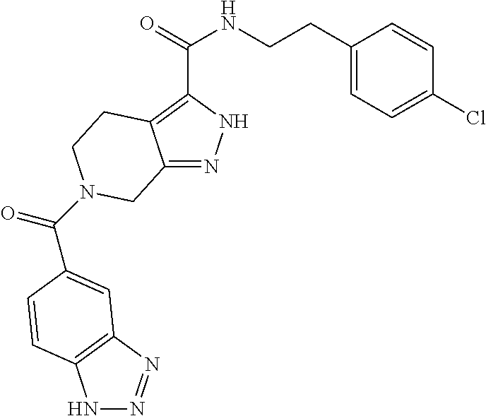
N1N=NC2=C1C=CC(C(=O)N1CCC3=C(C(=O)NCCC4=CC=C(Cl)C=C4)NN=C3C1)=C2
